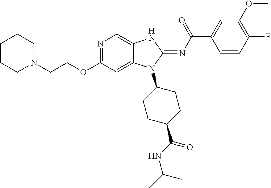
C(COC1=NC=C2C(=C1)N(C1CCC(C(NC(C)C)=O)CC1)C(=NC(C1=CC(OC)=C(F)C=C1)=O)N2)N1CCCCC1
